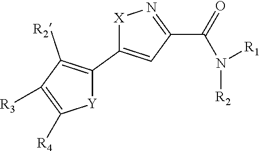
[X]1C(C2=C([R2])C([R3])=C([R4])[Y]2)=CC(C(N([R2])[R1])=O)=N1
